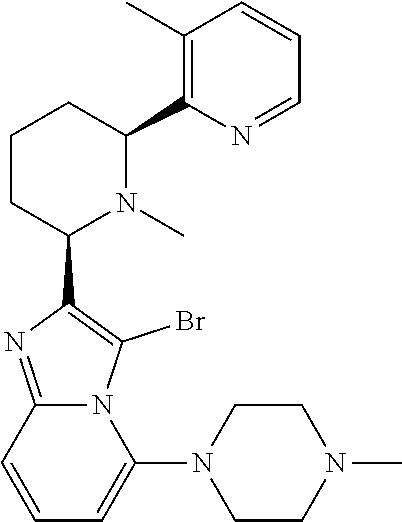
C1CC(C2=C(Br)N3C(=N2)C=CC=C3N2CCN(C)CC2)N(C)C(C2=C(C)C=CC=N2)C1
